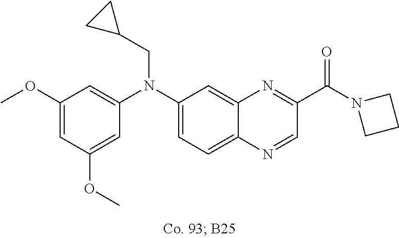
C1(OC)=CC(OC)=CC(N(C2=CC=C3C(=C2)N=C(C(N2CCC2)=O)C=N3)CC2CC2)=C1
